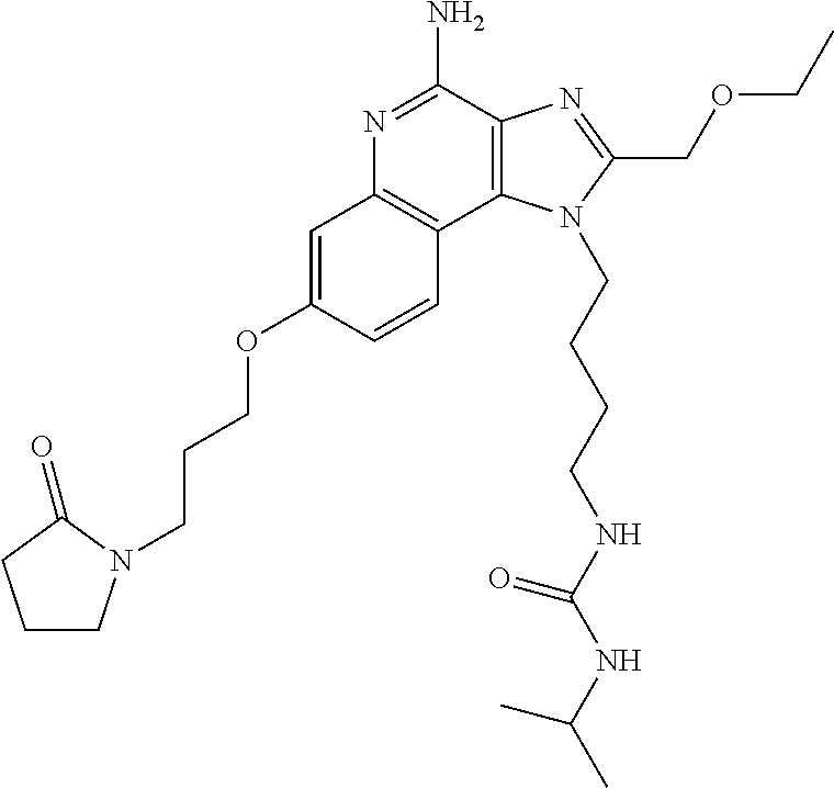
C12=C(C(N)=NC3=C1C=CC(OCCCN1CCCC1=O)=C3)N=C(COCC)N2CCCCNC(NC(C)C)=O
